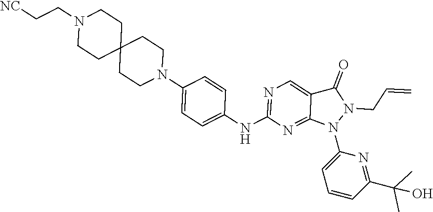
C1(NC2=NC=C3C(=N2)N(C2=CC=CC(C(O)(C)C)=N2)N(CC=C)C3=O)=CC=C(N2CCC3(CC2)CCN(CC[NC])CC3)C=C1
